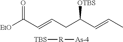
[EtO]C(C=CCC(C=CC)[OTBS])=O.[R]([As-4])[TBS]
